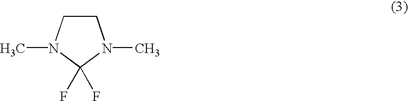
CN1CCN(C)C1(F)F
